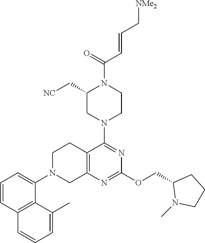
C12=C(N=C(OCC3N(C)CCC3)N=C1N1CCN(C(C=CC[NMe2])=O)C(C[NC])C1)CN(C1=CC=CC3=C1C(C)=CC=C3)CC2
